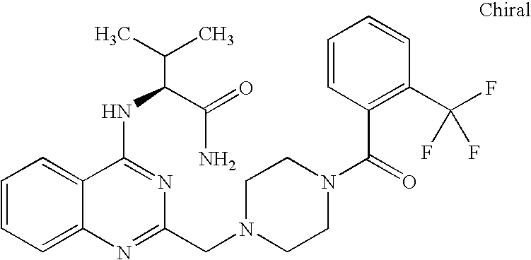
C1=CC=C2C(=C1)C(NC(C(N)=O)C(C)C)=NC(CN1CCN(C(=O)C3=C(C(F)(F)F)C=CC=C3)CC1)=N2
